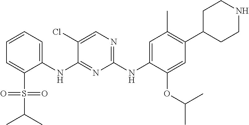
C1=C(NC2=NC(NC3=CC(C)=C(C4CCNCC4)C=C3OC(C)C)=NC=C2Cl)C(S(C(C)C)(=O)=O)=CC=C1
